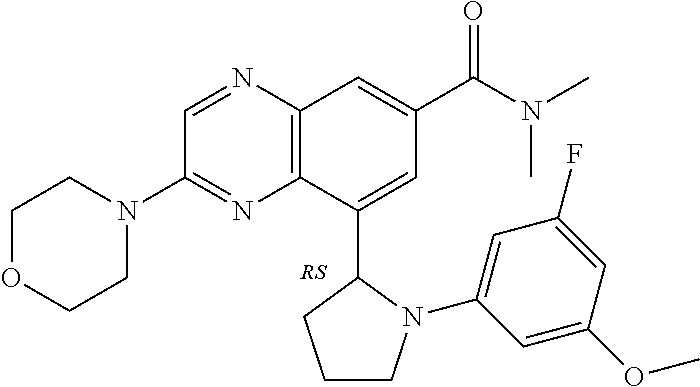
C12=C(N=CC(N3CCOCC3)=N1)C=C(C(=O)N(C)C)C=C2C1CCCN1C1=CC(F)=CC(OC)=C1.[RS]
